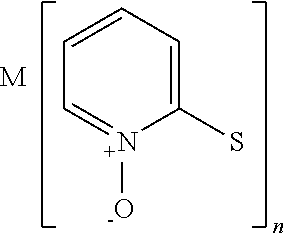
C1(S)=CC=CC=[N+]1[-O].[M]
